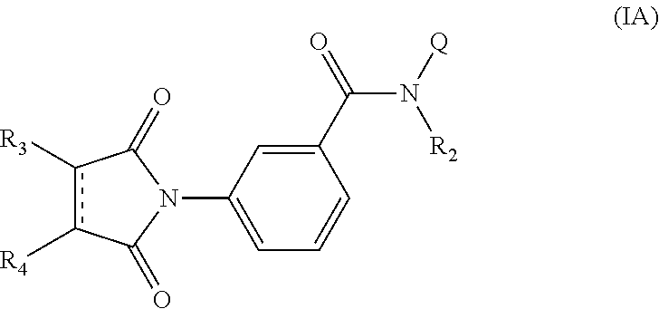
C1=C(N2C(=O)c([R4])c([R3])C2=O)C=C(C(=O)N([Q])[R2])C=C1
